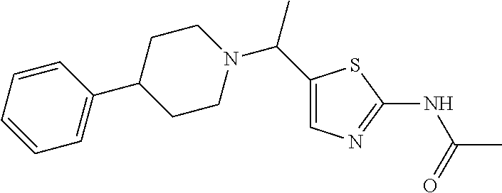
C1(C(N2CCC(C3=CC=CC=C3)CC2)C)=CN=C(NC(C)=O)S1
